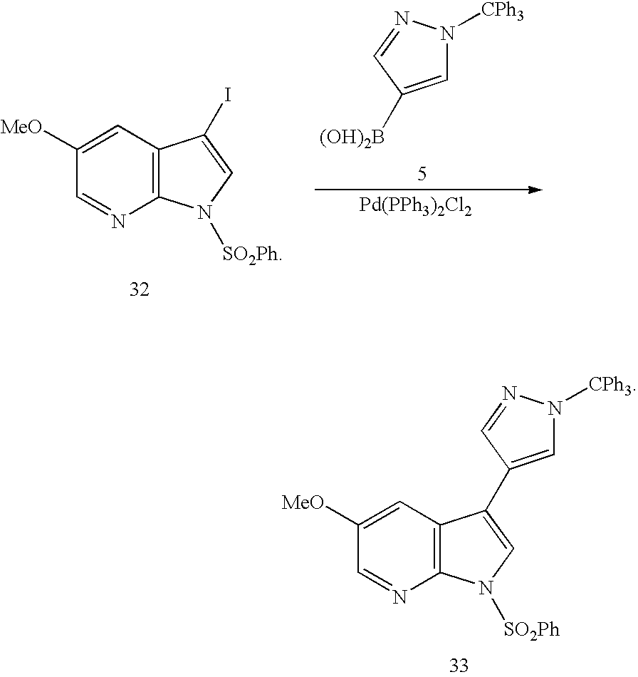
[Pd(PPh3)2Cl2].C1=C([MeO])C=NC2=C1C(I)=CN2[SO2Ph].C1=C([(OH)2B])C=NN1[CPh3].C1=C([MeO])C=NC2=C1C(C1=CN([CPh3])N=C1)=CN2[SO2Ph]
